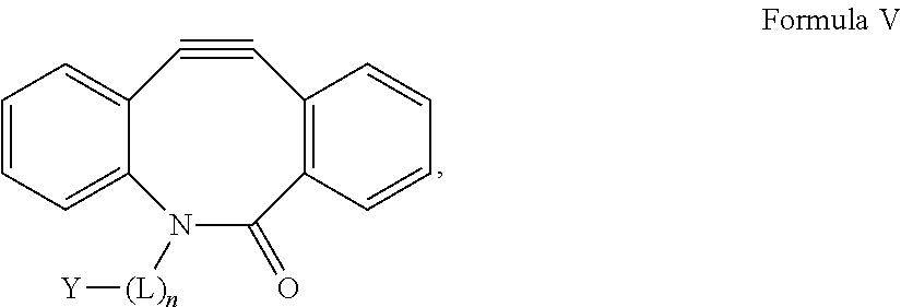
C1#CC2=CC=CC=C2N([(L)n][Y])C(=O)C2=C1C=CC=C2
